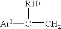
[Ar1]C(=C)[R10]
